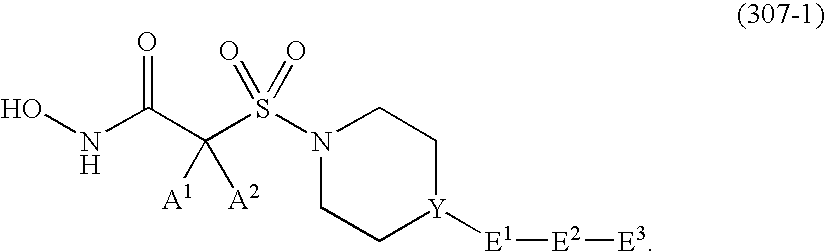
ONC(C(S(N1CC[Y]([E1][E2][E3])CC1)(=O)=O)([A1])[A2])=O
